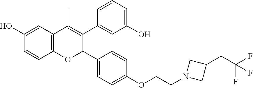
C12=C(C=C(O)C=C1)C(C)=C(C1=CC(O)=CC=C1)C(C1=CC=C(OCCN3CC(CC(F)(F)F)C3)C=C1)O2
